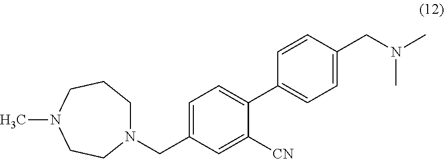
N1(CC2=CC=C(C3=CC=C(CN(C)C)C=C3)C([CN])=C2)CCCN(C)CC1
